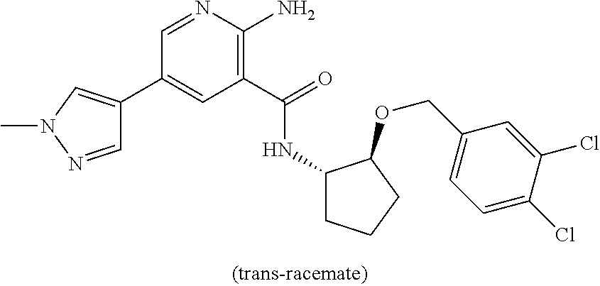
C1(C2=CN(C)N=C2)=CC(C(=O)NC2CCCC2OCC2=CC=C(Cl)C(Cl)=C2)=C(N)N=C1
